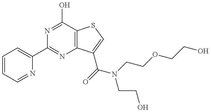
C1(C2=NC3=C(C(O)=N2)SC=C3C(=O)N(CCO)CCOCCO)=CC=CC=N1
